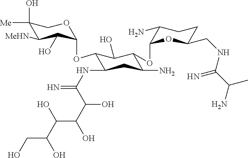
C1(O)([Me])C([MeHN])C(O)C(OC2C(NC(=N)C(C(O)C(O)C(O)CO)O)CC(N)C(OC3OC(CNC(C(N)C)=N)CCC3N)C2O)OC1
